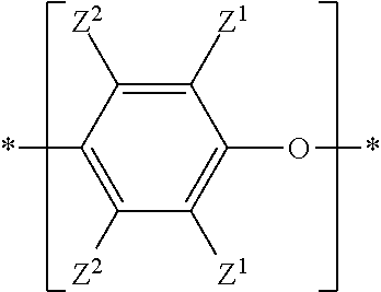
C1(O*)=C([Z1])C([Z2])=C(*)C([Z2])=C1[Z1]
